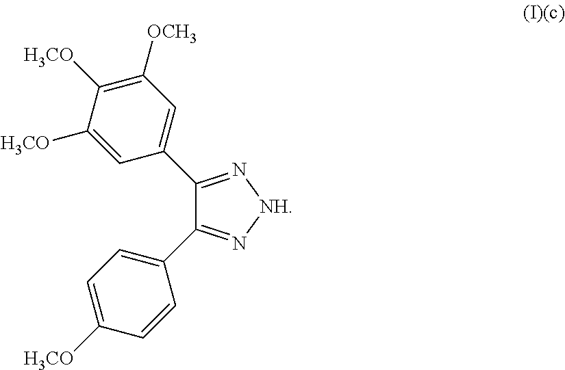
C1(C2=CC([OCH3])=C([H3CO])C([H3CO])=C2)=N[NH]N=C1C1=CC=C([H3CO])C=C1
